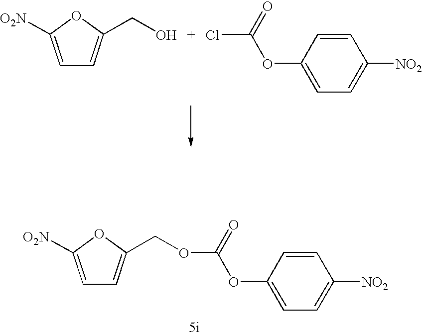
C1=C([O2N])OC(CO)=C1.ClC(=O)OC1=CC=C([NO2])C=C1.C1=C([O2N])OC(COC(=O)OC2=CC=C([NO2])C=C2)=C1
